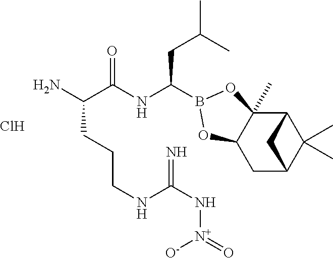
Cl.C(C(NC(CC(C)C)B1OC2(C)C3C(C)(C)C(CC2O1)C3)=O)(CCCNC(N[N+]([O-])=O)=N)N
